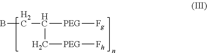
BCC([PEG][Fg])C[PEG][Fh]
